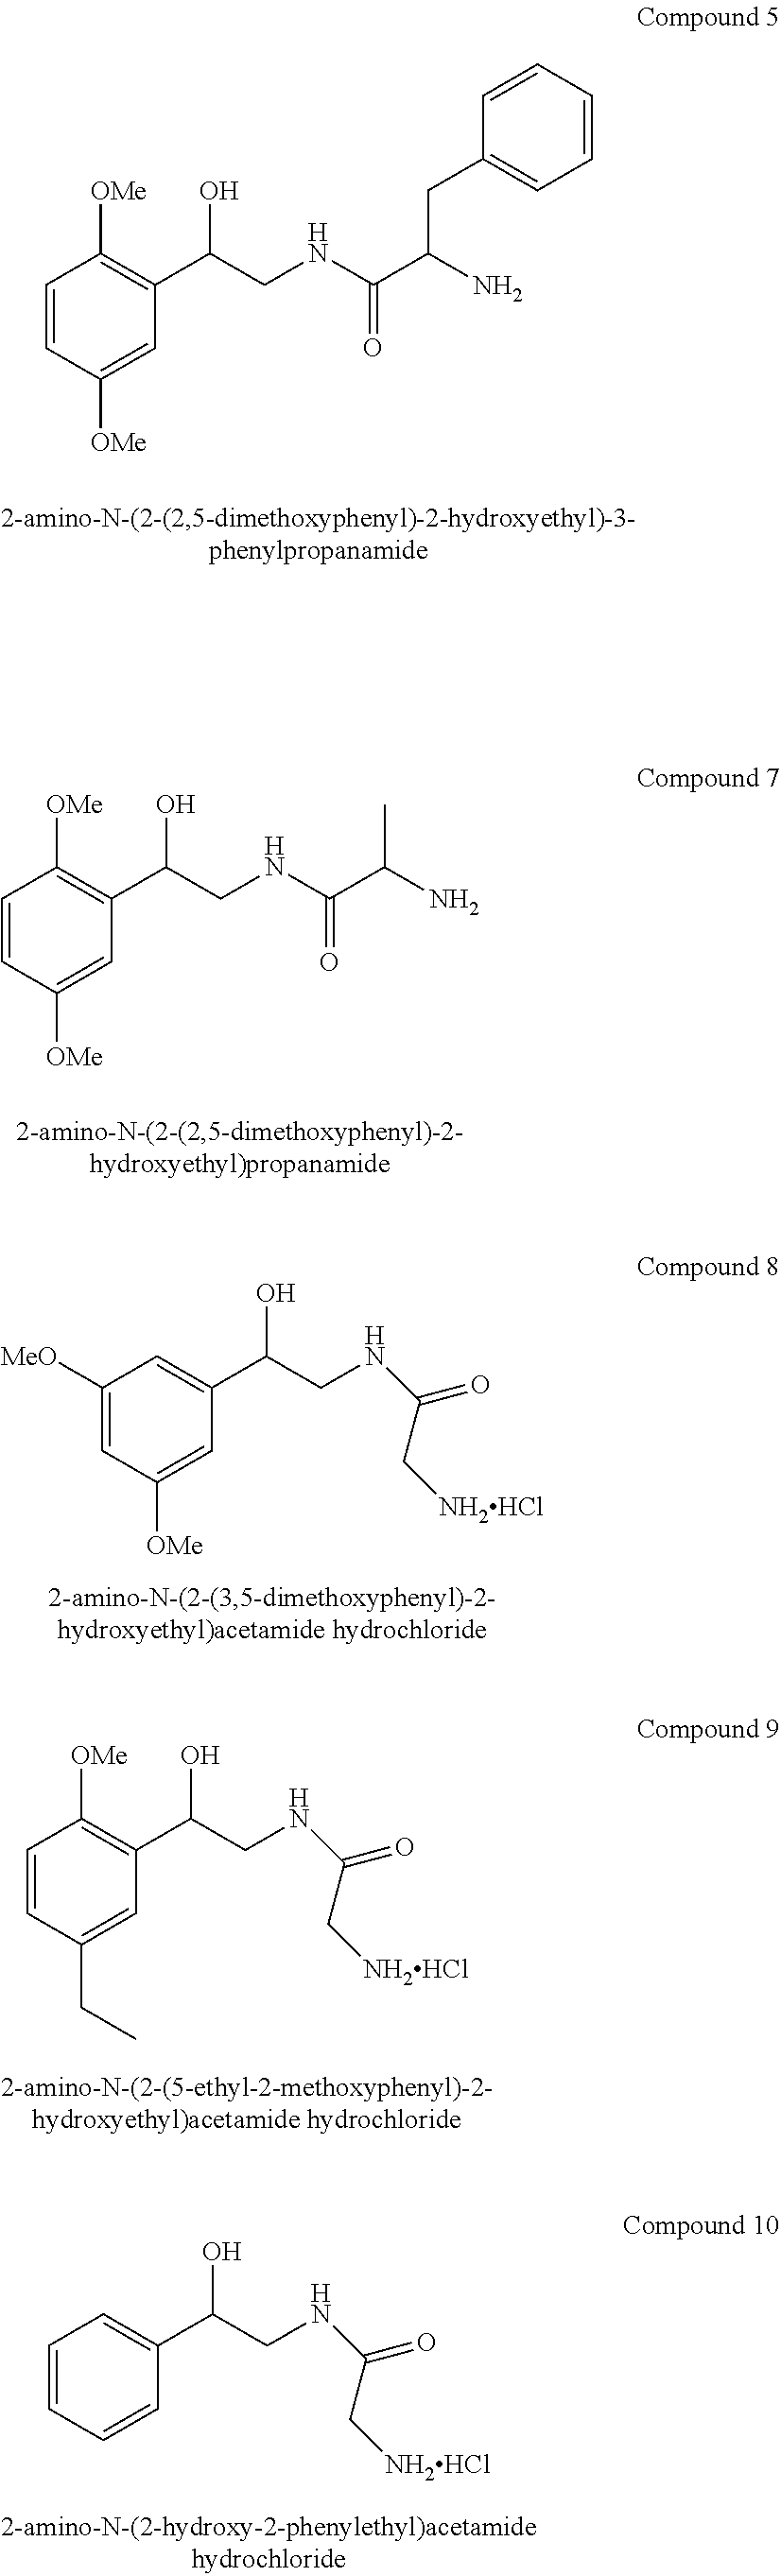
C1=CC([OMe])=CC(C(CNC(C(N)CC2=CC=CC=C2)=O)O)=C1[OMe].C1=CC([OMe])=CC(C(CNC(C(N)C)=O)O)=C1[OMe].C1([MeO])=CC([OMe])=CC(C(CNC(C[NH2HCl])=O)O)=C1.C1=CC(CC)=CC(C(CNC(C[NH2HCl])=O)O)=C1[OMe].C1=CC=CC(C(CNC(C[NH2HCl])=O)O)=C1
